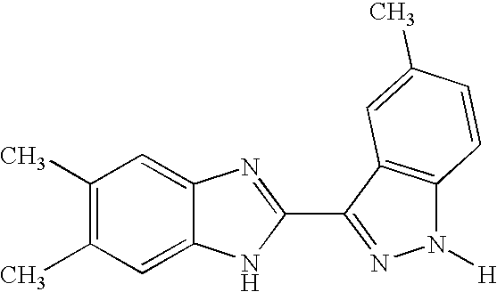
C1(C)=C(C)C=C2C(=C1)N=C(C1=NN([H])C3=C1C=C(C)C=C3)N2
